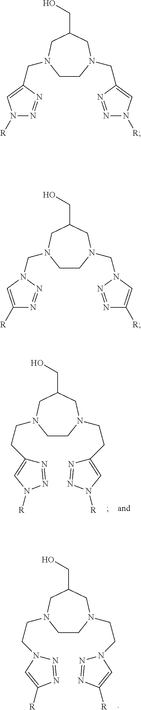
C1CN(CCN2N=NC([R])=C2)CC(CO)CN1CCN1N=NC([R])=C1.C1CN(CCC2=CN([R])N=N2)CC(CO)CN1CCC1=CN([R])N=N1.C1CN(CC2=CN([R])N=N2)CC(CO)CN1CC1=CN([R])N=N1.C1CN(CN2C=C([R])N=N2)CC(CO)CN1CN1N=NC([R])=C1
